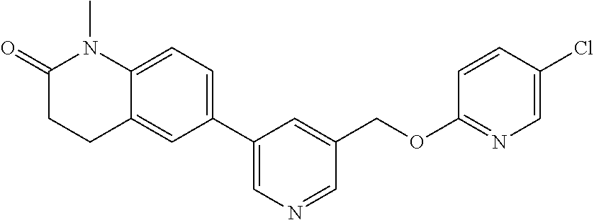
C1(C2=CC=C3C(=C2)CCC(=O)N3C)=CN=CC(COC2=NC=C(Cl)C=C2)=C1
